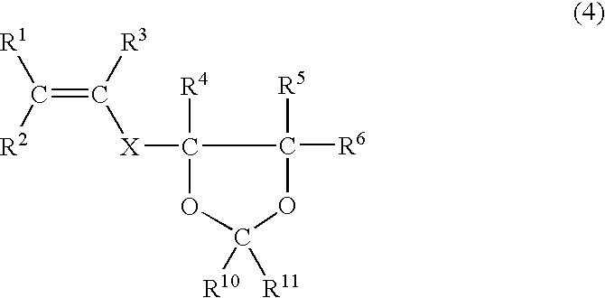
[X](C1([R4])C([R6])([R5])OC([R10])([R11])O1)C(=C([R1])[R2])[R3]
